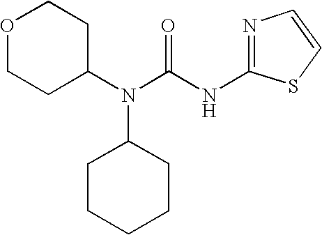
O1CCC(N(C(NC2=NC=CS2)=O)C2CCCCC2)CC1
